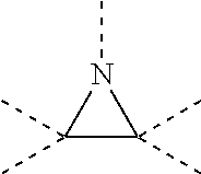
C1(C)(C)C(C)(C)N1C
